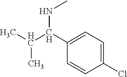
C1(Cl)=CC=C(C(C(C)C)NC)C=C1
